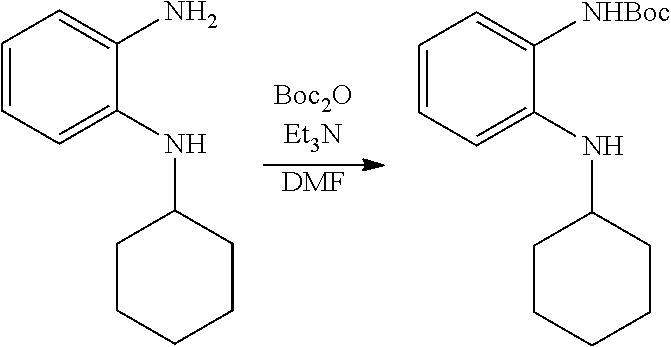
[DMF].C1=CC=C(NC2CCCCC2)C(N)=C1.C1=CC=C(NC2CCCCC2)C([NHBoc])=C1
